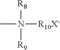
[R8]N([R9])(C)[R10X-]
